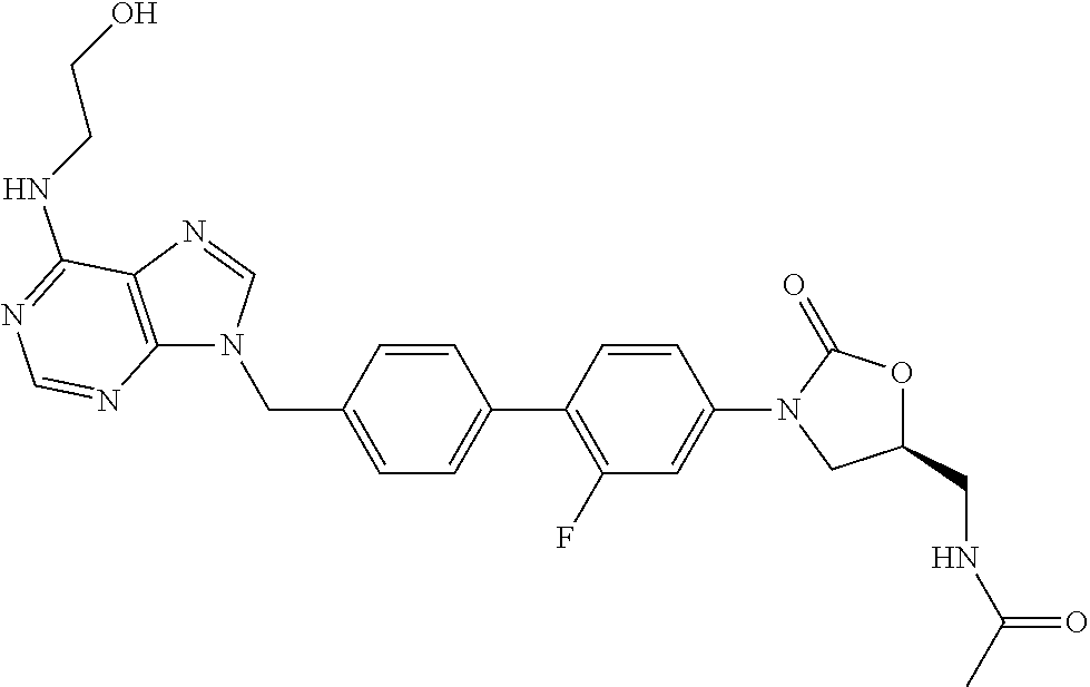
C(C1=CC=C(C2=C(F)C=C(N3CC(CNC(=O)C)OC3=O)C=C2)C=C1)N1C2=C(C(NCCO)=NC=N2)N=C1
